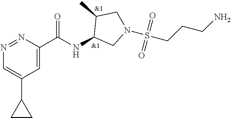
N1=NC(C(NC2CN(S(=O)(=O)CCCN)CC2C)=O)=CC(C2CC2)=C1
